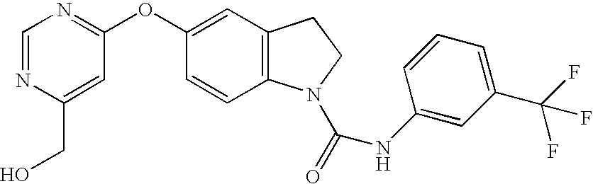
C1=NC(CO)=CC(OC2=CC3=C(C=C2)N(C(=O)NC2=CC(C(F)(F)F)=CC=C2)CC3)=N1
